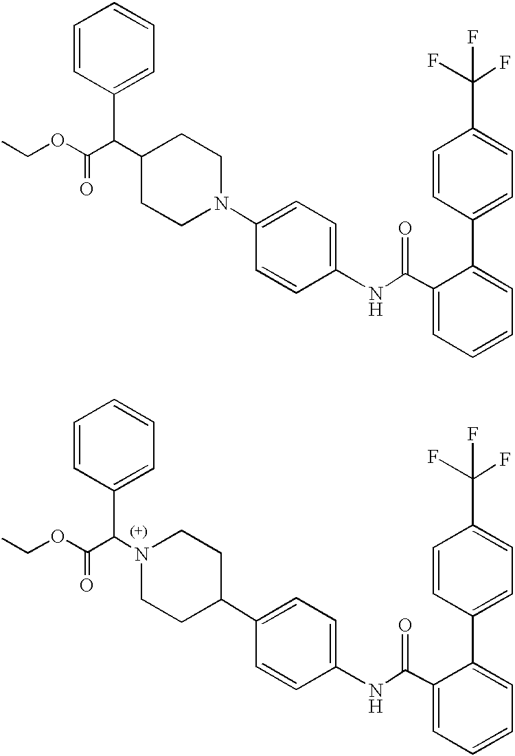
C1(C(C(OCC)=O)C2=CC=CC=C2)CCN(C2=CC=C(NC(C3=CC=CC=C3C3=CC=C(C(F)(F)F)C=C3)=O)C=C2)CC1.N1(C(C(OCC)=O)C2=CC=CC=C2)CCC(C2=CC=C(NC(C3=CC=CC=C3C3=CC=C(C(F)(F)F)C=C3)=O)C=C2)CC1
